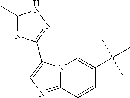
N12C(=NC=C1C1=NNC(C)=N1)C=CC(C(C)(C)C)=C2
